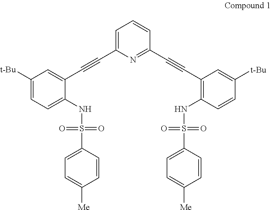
C1=C(NS(=O)(=O)C2=CC=C([Me])C=C2)C(C#CC2=CC=CC(C#CC3=C(NS(=O)(=O)C4=CC=C([Me])C=C4)C=CC([t-Bu])=C3)=N2)=CC([t-Bu])=C1
